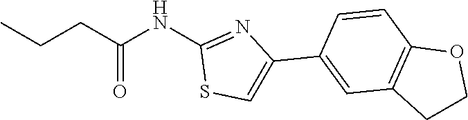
C(=O)(CCC)NC1=NC(C2=CC3=C(C=C2)OCC3)=CS1
